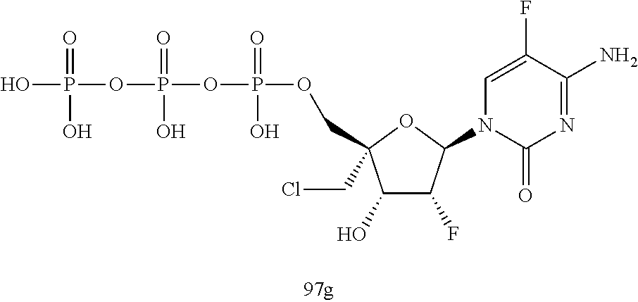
OP(=O)(OP(=O)(O)OP(=O)(O)OCC1(CCl)C(O)C(F)C(N2C(=O)N=C(N)C(F)=C2)O1)O
